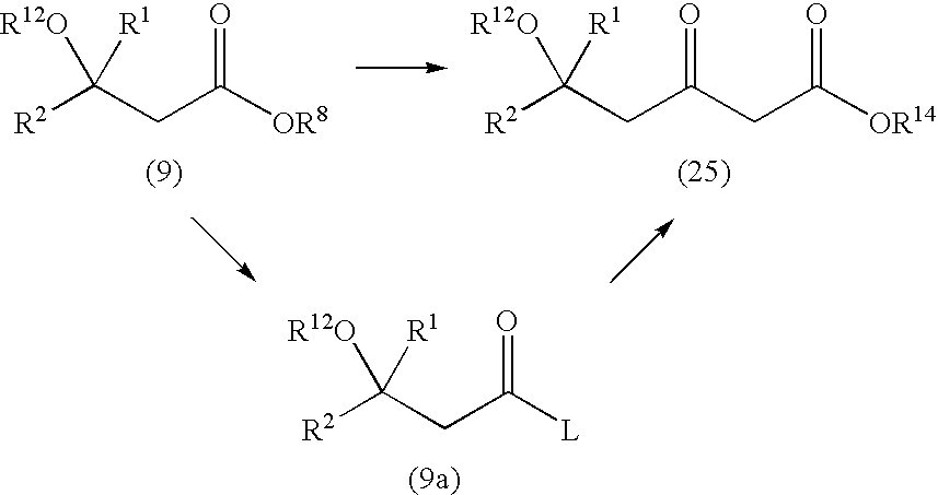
[R2]C(CC([OR8])=O)([R12O])[R1].[R2]C(CC(CC([OR14])=O)=O)([R12O])[R1].[R2]C(CC([L])=O)([R12O])[R1]
